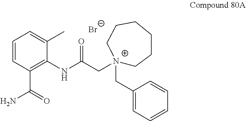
[N+]1(CC(=O)NC2=C(C(=O)N)C=CC=C2C)(CC2=CC=CC=C2)CCCCCC1.[Br-]
